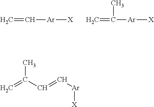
C=C[Ar][X].C=C([Ar][X])C.C=C(C=C[Ar][X])C
